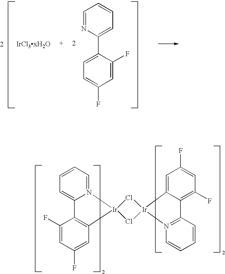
C1=NC(C2=CC=C(F)C=C2F)=CC=C1.C1=CC=N2C(=C1)C1=C(C=C(F)C=C1F)[Ir]21Cl[Ir]2(Cl1)C1=CC(F)=CC(F)=C1C1=N2C=CC=C1
